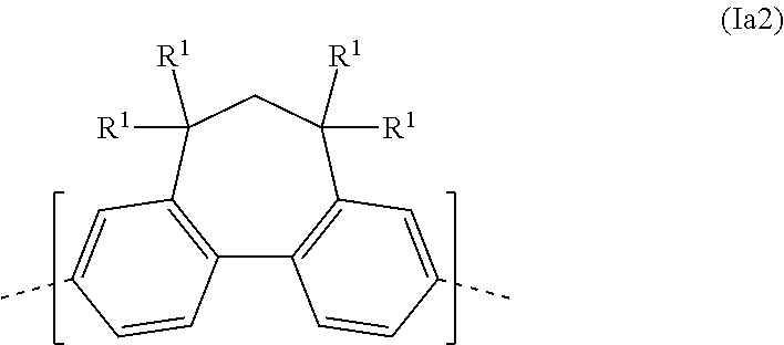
C12=C(C([R1])([R1])CC([R1])([R1])C3=C1C=CC(C)=C3)C=C(C)C=C2
